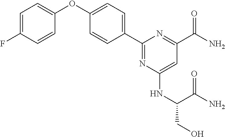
C1(C2=CC=C(OC3=CC=C(F)C=C3)C=C2)=NC(NC(C(=O)N)CO)=CC(C(=O)N)=N1
